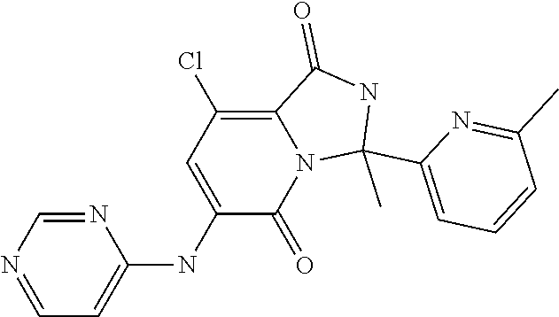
C1=NC=NC(NC2=CC(Cl)=C3N(C2=O)C(C)(C2=CC=CC(C)=N2)NC3=O)=C1
